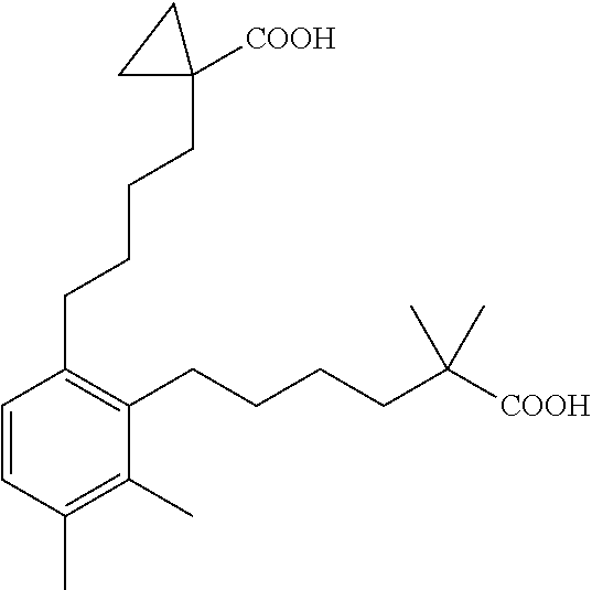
C1=CC(CCCCC2([COOH])CC2)=C(CCCCC(C)(C)[COOH])C(C)=C1C
